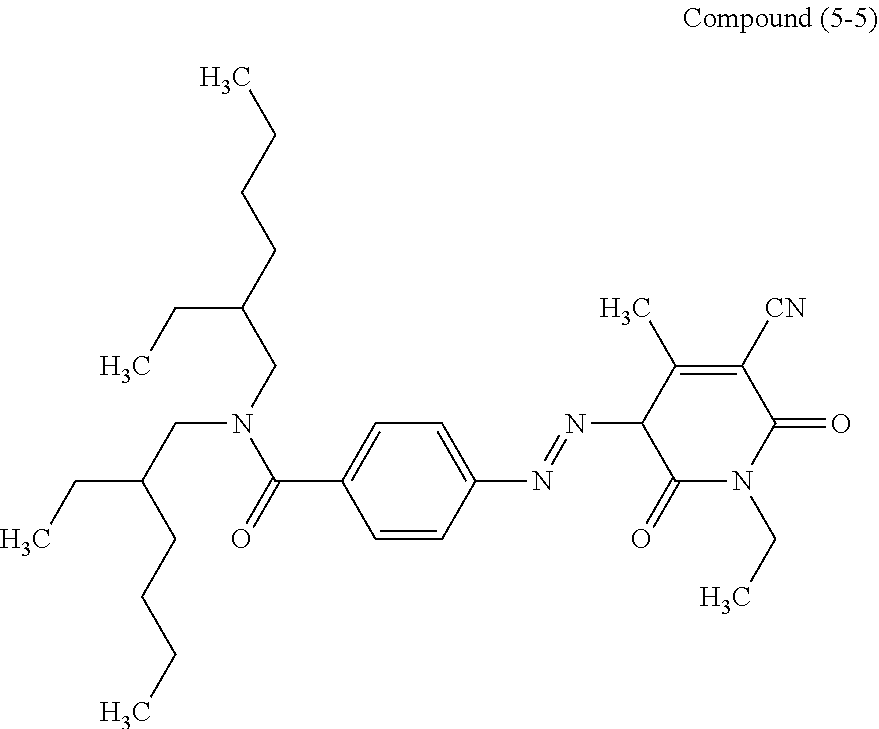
CCCCC(CN(CC(CC)CCCC)C(=O)C1=CC=C(N=NC2C(C)=C([CN])C(=O)N(CC)C2=O)C=C1)CC
